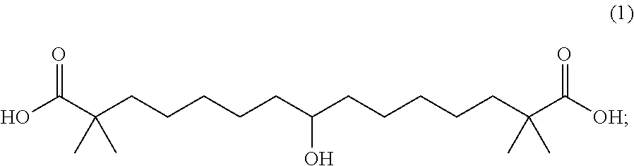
OC(C(CCCCCC(CCCCCC(C([OH])=O)(C)C)O)(C)C)=O
